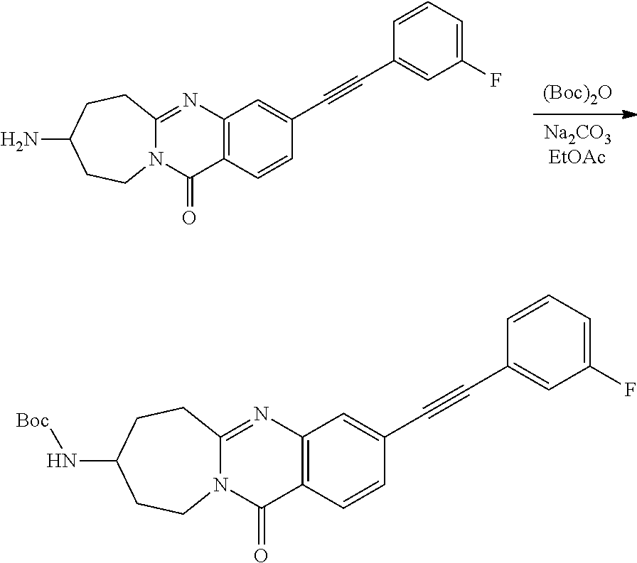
[(Boc)2O].[Na2CO3EtOAc].C12=C(N=C3N(C1=O)CCC(N)CC3)C=C(C#CC1=CC(F)=CC=C1)C=C2.C12=C(N=C3N(C1=O)CCC(N[Boc])CC3)C=C(C#CC1=CC(F)=CC=C1)C=C2
